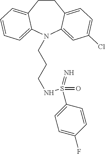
C1CC2=CC=C(Cl)C=C2N(CCCNS(C2=CC=C(F)C=C2)(=O)=N)C2=CC=CC=C12
